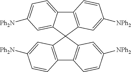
C12=C(C=C([NPh2])C=C1)C1(C3=CC([Ph2N])=CC=C23)C2=C(C3=C1C=C([Ph2N])C=C3)C=CC([NPh2])=C2
